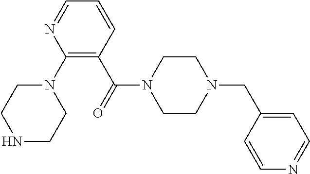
N1CCN(C2=C(C(N3CCN(CC4=CC=NC=C4)CC3)=O)C=CC=N2)CC1
